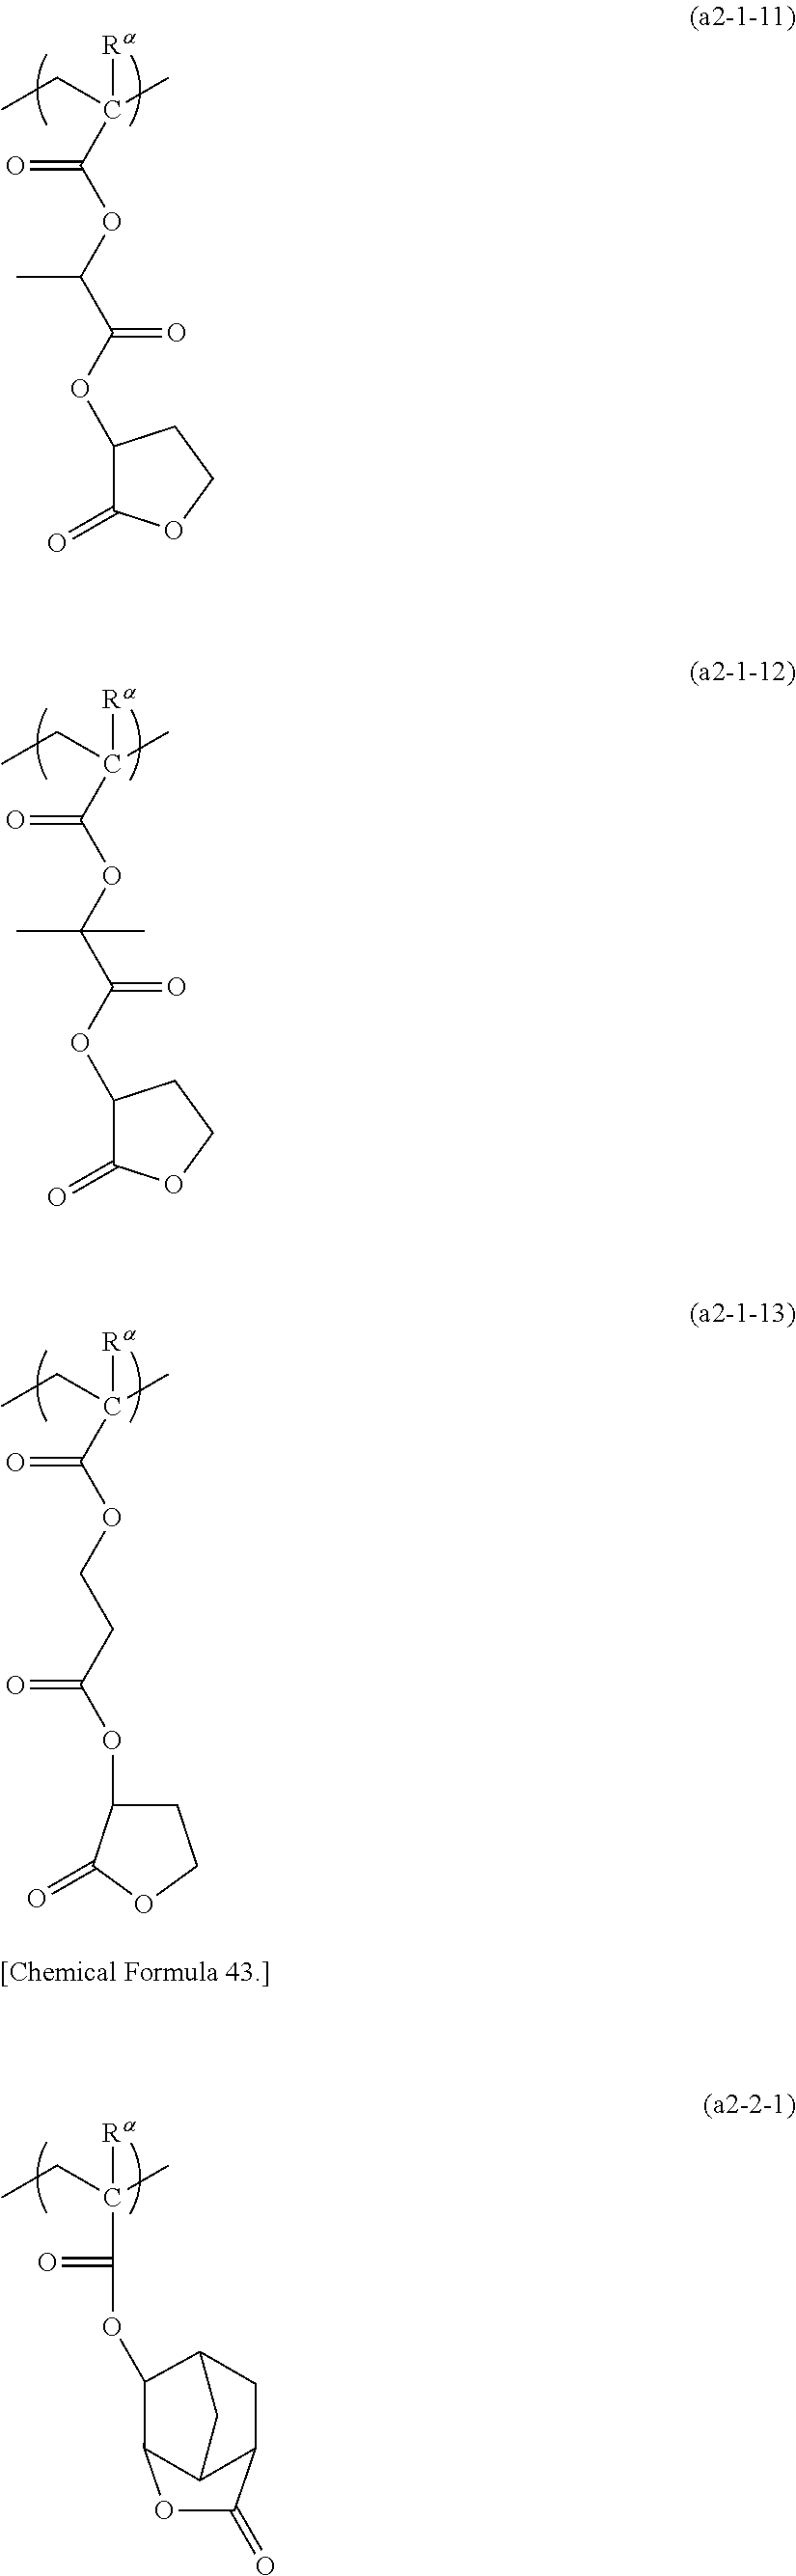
CCC(C)(C(OC(C(OC1C(=O)OCC1)=O)C)=O)[Ra].CCC(C)(C(OC(C(OC1C(=O)OCC1)=O)(C)C)=O)[Ra].CCC(C)(C(OCCC(OC1CCOC1=O)=O)=O)[Ra].CCC(C)([Ra])C(=O)OC1C2C3C(CC1C3)C(=O)O2
